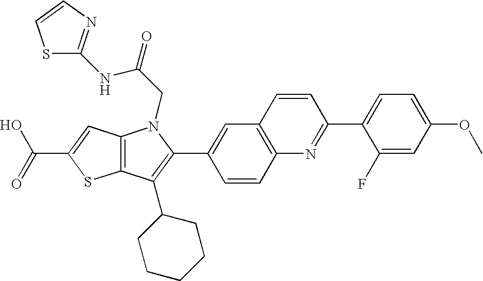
C(C1=CC2=C(S1)C(C1CCCCC1)=C(C1=CC3=C(C=C1)N=C(C1=CC=C(OC)C=C1F)C=C3)N2CC(=O)NC1=NC=CS1)(=O)O
